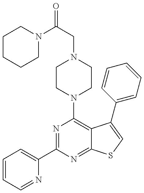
C1=CC=NC(C2=NC(N3CCN(CC(N4CCCCC4)=O)CC3)=C3C(=N2)SC=C3C2=CC=CC=C2)=C1
